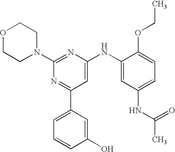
C1(N2CCOCC2)=NC(NC2=CC(NC(C)=O)=CC=C2OCC)=CC(C2=CC=CC(O)=C2)=N1
